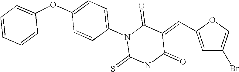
O1C(C=C2C(=O)N(C3=CC=C(OC4=CC=CC=C4)C=C3)C(=S)NC2=O)=CC(Br)=C1
